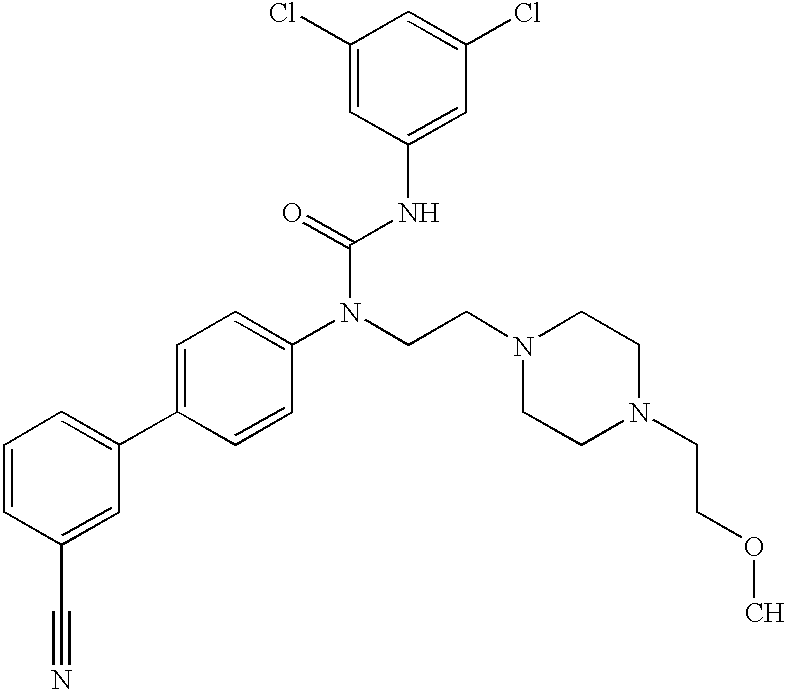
C1=CC(C#N)=CC(C2=CC=C(N(CCN3CCN(CCOC)CC3)C(=O)NC3=CC(Cl)=CC(Cl)=C3)C=C2)=C1
